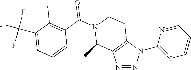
N1=NN(C2=NC=CC=N2)C2=C1C(C)N(C(C1=C(C)C(C(F)(F)F)=CC=C1)=O)CC2
